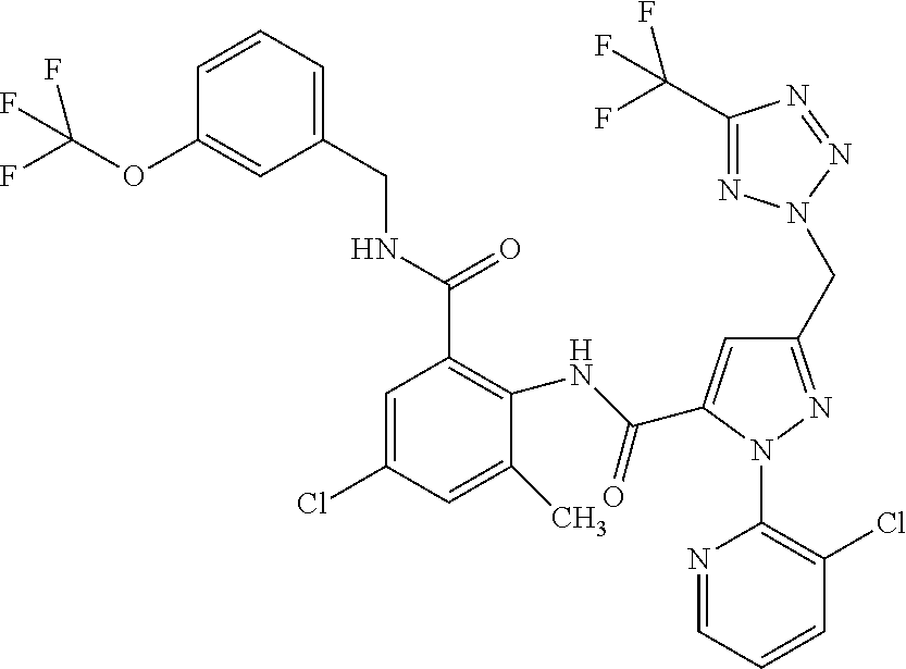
C1=CC=C(CNC(C2=C(NC(=O)C3=CC(CN4N=C(C(F)(F)F)N=N4)=NN3C3=C(Cl)C=CC=N3)C(C)=CC(Cl)=C2)=O)C=C1OC(F)(F)F
